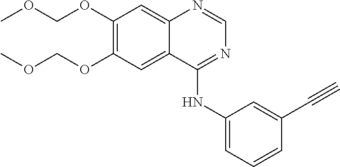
C1(NC2=NC=NC3=CC(OCOC)=C(OCOC)C=C23)=CC=CC(C#C)=C1
